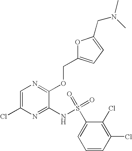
C1=C(Cl)N=C(NS(C2=CC=CC(Cl)=C2Cl)(=O)=O)C(OCC2=CC=C(CN(C)C)O2)=N1
